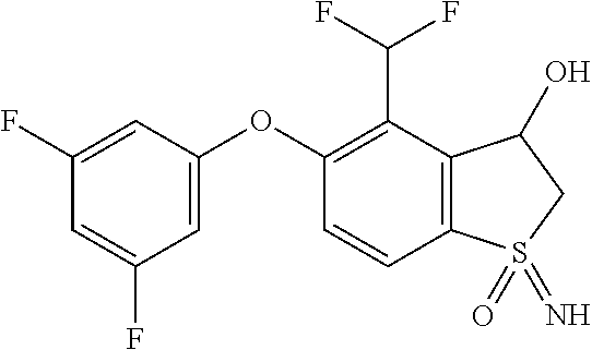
C1(F)=CC(OC2=C(C(F)F)C3=C(C=C2)S(=N)(=O)CC3O)=CC(F)=C1
